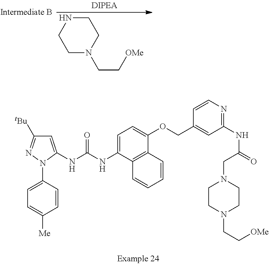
C1=C(N2C(NC(NC3=CC=C(OCC4=CC(NC(=O)CN5CCN(CC[OMe])CC5)=NC=C4)C4=C3C=CC=C4)=O)=CC([tBu])=N2)C=CC([Me])=C1.C1CN(CC[OMe])CCN1
